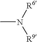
CN([R6])[R9]
